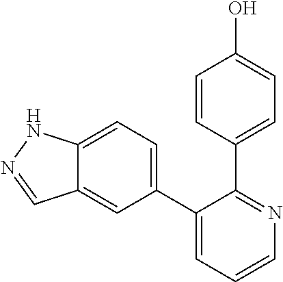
C12=CC=C(C3=CC=CN=C3C3=CC=C(O)C=C3)C=C1C=NN2
